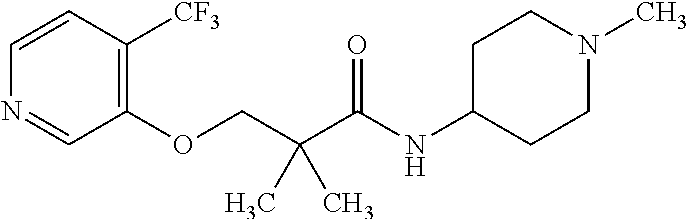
C1=CC([CF3])=C(OCC(C(NC2CCN(C)CC2)=O)(C)C)C=N1
